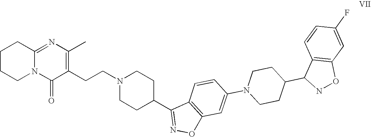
C1CCN2C(=NC(C)=C(CCN3CCC(C4=NOC5=C4C=CC(N4CCC(C6NOC7=C6C=CC(F)=C7)CC4)=C5)CC3)C2=O)C1
